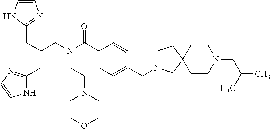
C1=CNC(CC(CC2=NC=CN2)CN(C(C2=CC=C(CN3CCC4(C3)CCN(CC(C)C)CC4)C=C2)=O)CCN2CCOCC2)=N1
